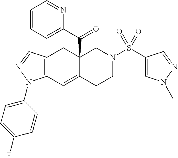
C12=C(C=NN1C1=CC=C(F)C=C1)CC1(C(C3=CC=CC=N3)=O)C(=C2)CCN(S(C2=CN(C)N=C2)(=O)=O)C1
